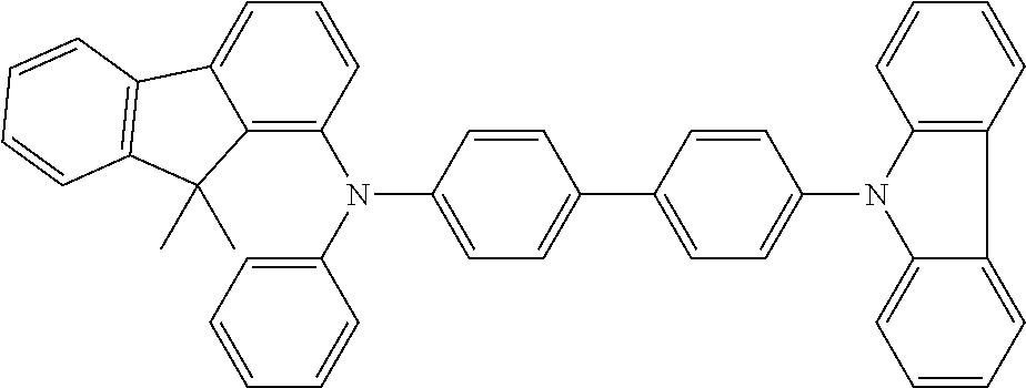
C12=C(N(C3=CC=C(C4=CC=C(N5C6=CC=CC=C6C6=C5C=CC=C6)C=C4)C=C3)C3=CC=CC=C3)C=CC=C1C1=C(C2(C)C)C=CC=C1
